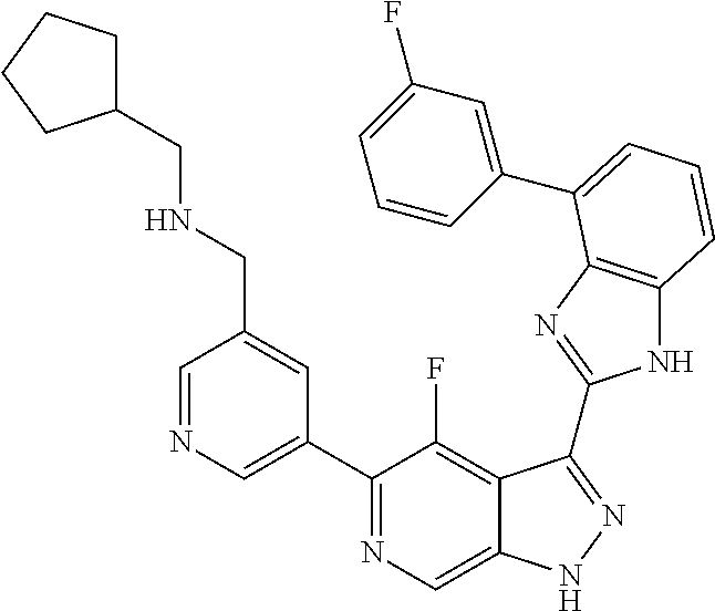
C1=NC=C(C2=NC=C3C(=C2F)C(C2=NC4=C(N2)C=CC=C4C2=CC(F)=CC=C2)=NN3)C=C1CNCC1CCCC1
